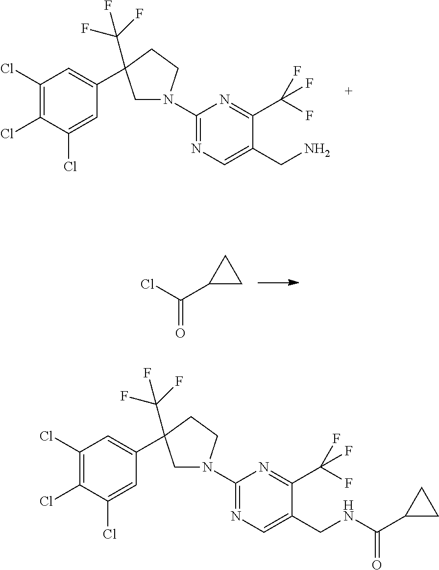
C1(Cl)=C(Cl)C(Cl)=CC(C2(C(F)(F)F)CN(C3=NC=C(CN)C(C(F)(F)F)=N3)CC2)=C1.O=C(Cl)C1CC1.C1(Cl)=C(Cl)C(Cl)=CC(C2(C(F)(F)F)CN(C3=NC=C(CNC(C4CC4)=O)C(C(F)(F)F)=N3)CC2)=C1
